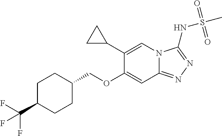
C1(C2CC2)=CN2C(=NN=C2NS(C)(=O)=O)C=C1OCC1CCC(C(F)(F)F)CC1
